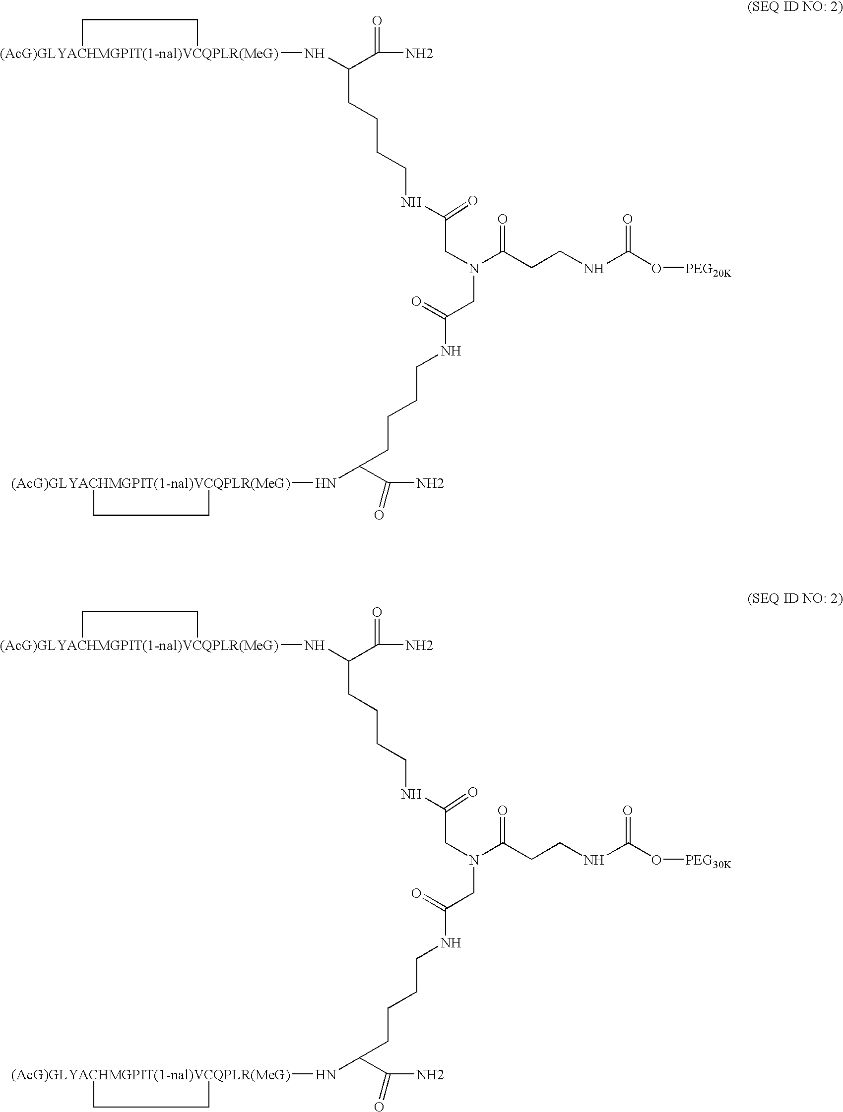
[(AcG)GLYACHMGPIT(1-nal)VCQPLR(MeG)]1(NC(C(N)=O)CCCCNC(CN(C(CCNC(=O)O[PEG20K])=O)CC(NCCCCC(N[(AcG)GLYACHMGPIT(1-nal)VCQPLR(MeG)]2CC2)C(N)=O)=O)=O)CC1.[(AcG)GLYACHMGPIT(1-nal)VCQPLR(MeG)]1(NC(C(N)=O)CCCCNC(CN(C(CCNC(=O)O[PEG30K])=O)CC(NCCCCC(N[(AcG)GLYACHMGPIT(1-nal)VCQPLR(MeG)]2CC2)C(N)=O)=O)=O)CC1
